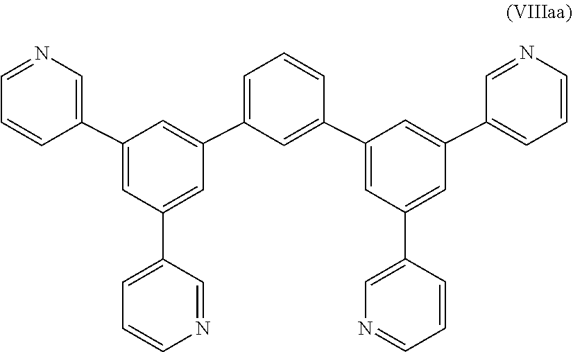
C1(C2=CC(C3=CC=CC(C4=CC(C5=CN=CC=C5)=CC(C5=CC=CN=C5)=C4)=C3)=CC(C3=CN=CC=C3)=C2)=CC=CN=C1
